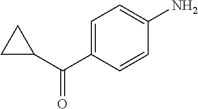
C1=C(C(=O)C2CC2)C=CC(N)=C1
